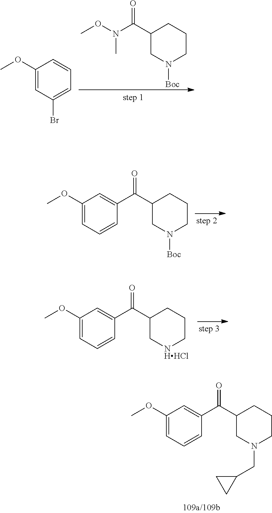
C1(C(N(OC)C)=O)CN([Boc])CCC1.C1(OC)=CC(Br)=CC=C1.C1(C(C2=CC(OC)=CC=C2)=O)CN([Boc])CCC1.C1(C(C2=CC(OC)=CC=C2)=O)C[NHHCl]CCC1.C1(C(C2=CC(OC)=CC=C2)=O)CN(CC2CC2)CCC1
